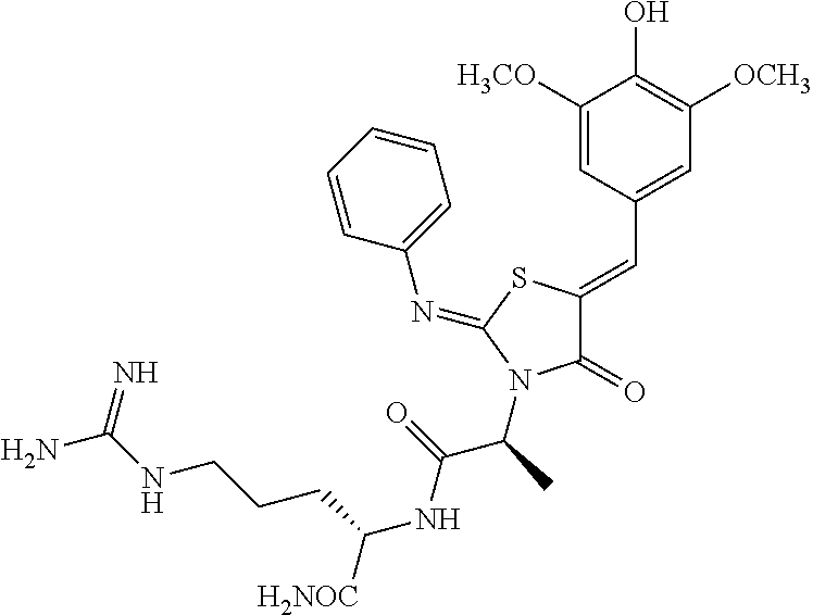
C1([H3CO])=CC(C=C2C(=O)N(C(C(NC(CCCNC(N)=N)[H2NOC])=O)C)C(=NC3=CC=CC=C3)S2)=CC([OCH3])=C1O
